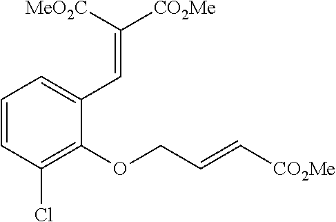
C1(OCC=C[CO2Me])=C(Cl)C=CC=C1C=C([CO2Me])[MeO2C]
